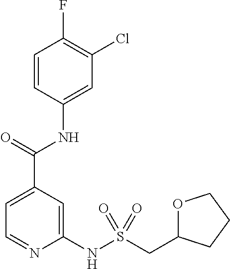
C1=CC(NC(C2=CC=NC(NS(CC3OCCC3)(=O)=O)=C2)=O)=CC(Cl)=C1F
